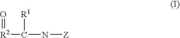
[R2](C(N[Z])[R1])=O
